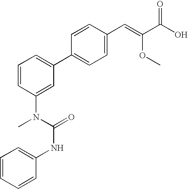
C1=CC(N(C(=O)NC2=CC=CC=C2)C)=CC(C2=CC=C(C=C(OC)C(O)=O)C=C2)=C1
